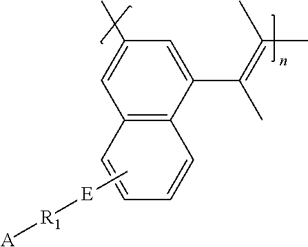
C1=CC2=C(C=C1)C=C(C)C=C2C(=C(C)C)C.C[E][R1][A]
